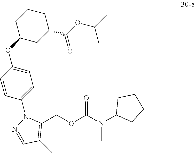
C1(COC(N(C2CCCC2)C)=O)=C(C)C=NN1C1=CC=C(OC2CC(C(OC(C)C)=O)CCC2)C=C1
